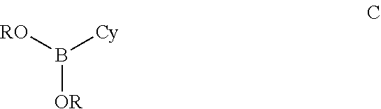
B([OR])([Cy])[RO]
